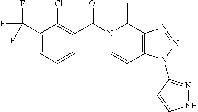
C1(C(F)(F)F)=CC=CC(C(N2C=CC3=C(C2C)N=NN3C2=NNC=C2)=O)=C1Cl
